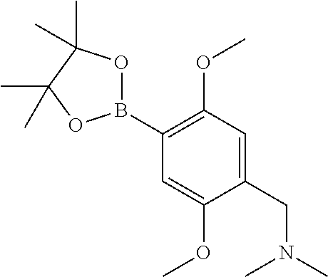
C1(B2OC(C)(C)C(C)(C)O2)=C(OC)C=C(CN(C)C)C(OC)=C1
